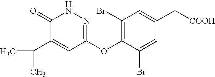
C1(=O)C(C(C)C)=CC(OC2=C(Br)C=C(C[COOH])C=C2Br)=NN1
